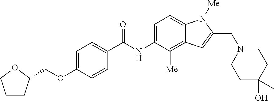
C1CC(COC2=CC=C(C(=O)NC3=CC=C4C(=C3[Me])C=C(CN3CCC(O)(C)CC3)N4[Me])C=C2)OC1
